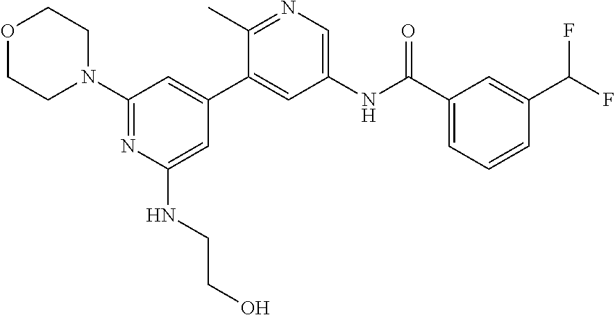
C1(N2CCOCC2)=NC(NCCO)=CC(C2=CC(NC(C3=CC=CC(C(F)F)=C3)=O)=CN=C2C)=C1
